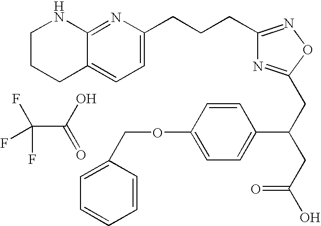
C(C(O)=O)(F)(F)F.C1CCC2=CC=C(CCCC3=NOC(CC(CC(O)=O)C4=CC=C(OCC5=CC=CC=C5)C=C4)=N3)N=C2N1
